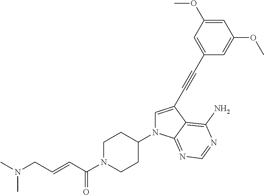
C1=C(C#CC2=CC(OC)=CC(OC)=C2)C2=C(N)N=CN=C2N1C1CCN(C(C=CCN(C)C)=O)CC1
